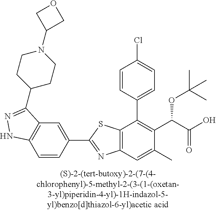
C1=CC(C2=C(C(C(O)=O)OC(C)(C)C)C(C)=CC3=C2SC(C2=CC4=C(C=C2)NN=C4C2CCN(C4COC4)CC2)=N3)=CC=C1Cl
